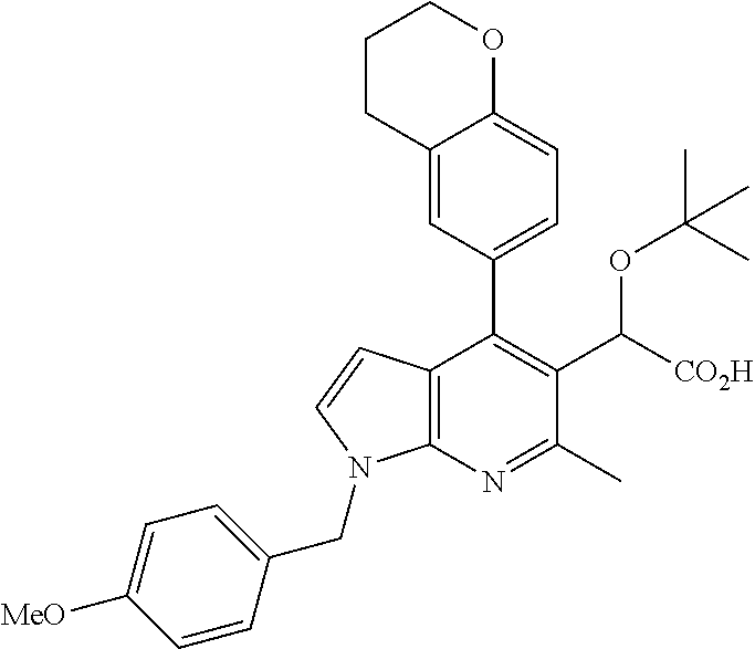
C12=CC(C3=C(C([CO2H])OC(C)(C)C)C(C)=NC4=C3C=CN4CC3=CC=C([MeO])C=C3)=CC=C1OCCC2
